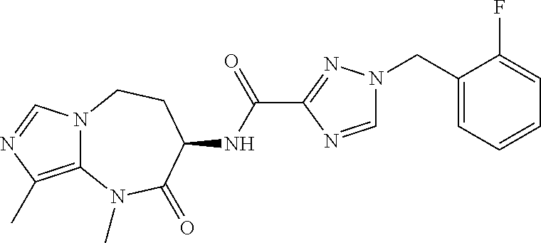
C12=C(C)N=CN1CCC(NC(C1=NN(CC3=CC=CC=C3F)C=N1)=O)C(=O)N2C
